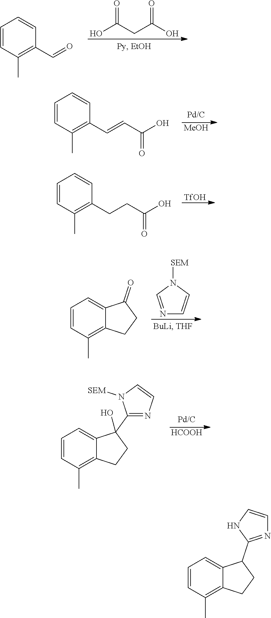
OC(CC(O)=O)=O.C1=CC(C)=C(C=O)C=C1.[MeOH].C1=CC(C)=C(C=CC(O)=O)C=C1.[TfOH].C1=CC(C)=C(CCC(O)=O)C=C1.N1=CN([SEM])C=C1.C1=CC(C)=C2C(=C1)C(=O)CC2.[HCOOH].C1=CC(C)=C2C(=C1)C(C1=NC=CN1[SEM])(O)CC2.C1=CC(C)=C2C(=C1)C(C1=NC=CN1)CC2
